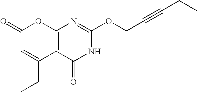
C12=C(C(=O)NC(OCC#CCC)=N1)C(CC)=CC(=O)O2
